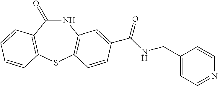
C1(=O)NC2=C(SC3=C1C=CC=C3)C=CC(C(NCC1=CC=NC=C1)=O)=C2
